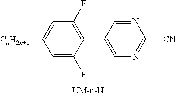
C1([CnH2n+1])=CC(F)=C(C2=CN=C([CN])N=C2)C(F)=C1
